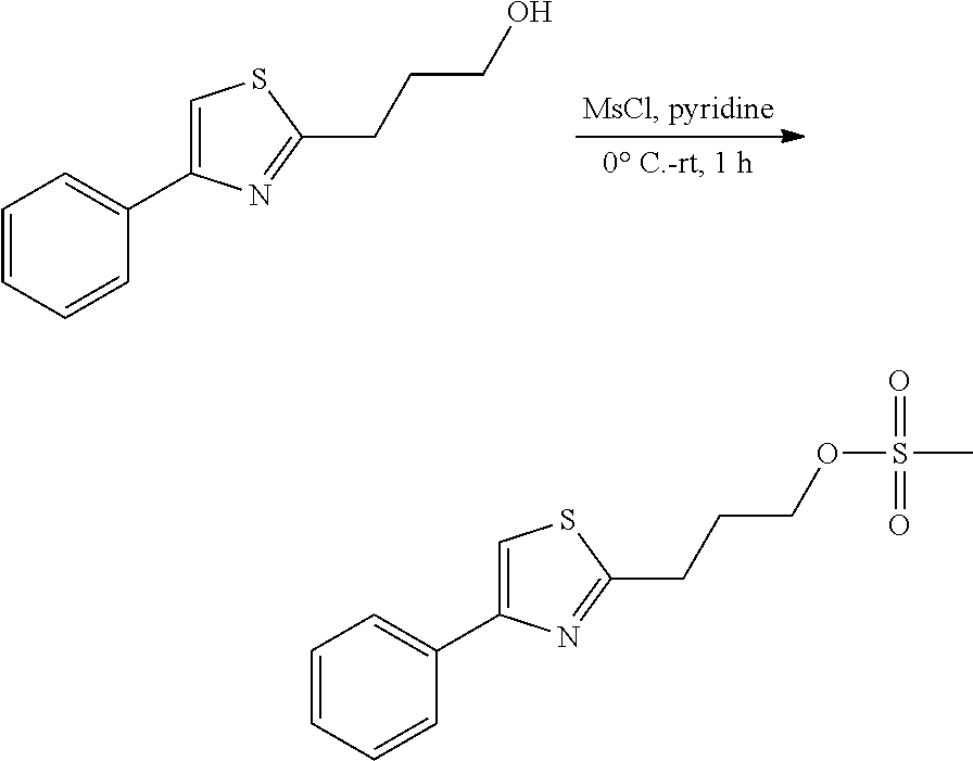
C1=C(C2=CC=CC=C2)N=C(CCCO)S1.C1=C(C2=CC=CC=C2)N=C(CCCOS(C)(=O)=O)S1
